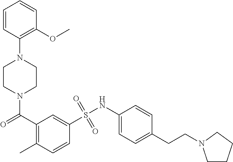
N1(C(=O)C2=C(C)C=CC(S(NC3=CC=C(CCN4CCCC4)C=C3)(=O)=O)=C2)CCN(C2=C(OC)C=CC=C2)CC1
